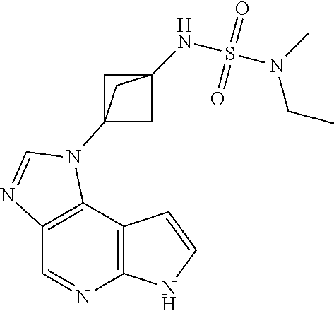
C1=NC2=C(C3=C1N=CN3C13CC(NS(N(C)CC)(=O)=O)(C1)C3)C=CN2
